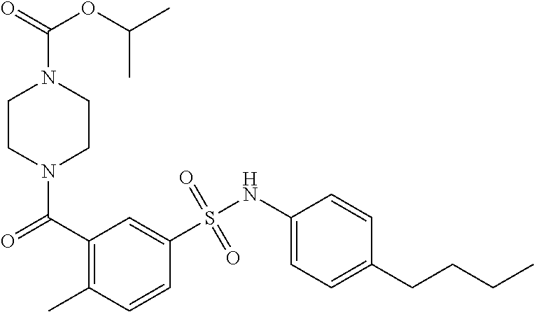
N1(C(=O)C2=C(C)C=CC(S(NC3=CC=C(CCCC)C=C3)(=O)=O)=C2)CCN(C(=O)OC(C)C)CC1
